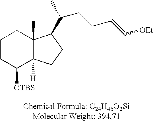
C1CC([OTBS])C2([H])C(C)(C1)C(C(C)CCC=C[OEt])CC2
